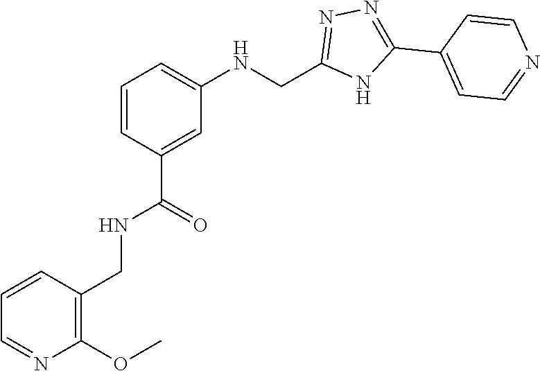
C1=C(C2=NN=C(CNC3=CC=CC(C(NCC4=C(OC)N=CC=C4)=O)=C3)N2)C=CN=C1
